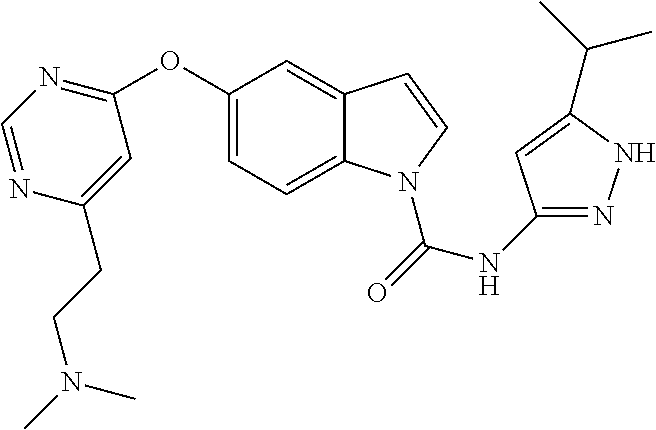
C1(NC(=O)N2C3=CC=C(OC4=NC=NC(CCN(C)C)=C4)C=C3C=C2)=NNC(C(C)C)=C1
